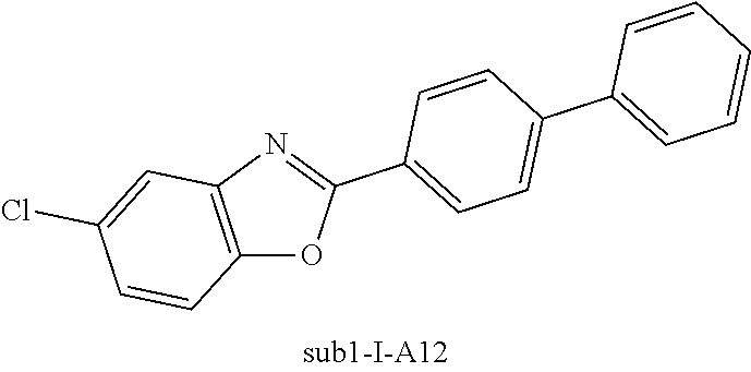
C12=C(N=C(C3=CC=C(C4=CC=CC=C4)C=C3)O1)C=C(Cl)C=C2
